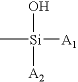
O[Si](C)([A1])[A2]
